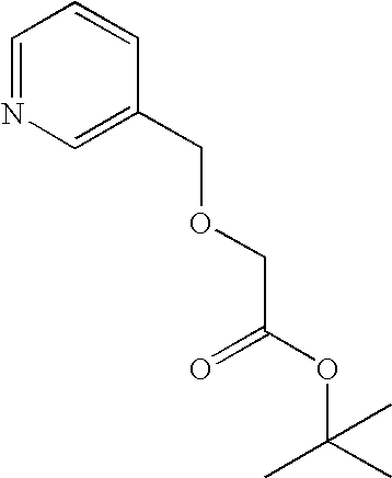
C1=NC=C(COCC(OC(C)(C)C)=O)C=C1
